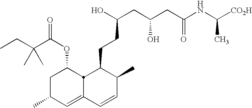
CCC(C(OC1CC(C)C=C2C=CC(C)C(CCC(CC(CC(NC([CO2H])C)=O)O)O)C12)=O)(C)C
